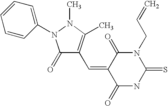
C1(=O)C(C=C2C(=O)NC(=S)N(CC=C)C2=O)=C(C)N(C)N1C1=CC=CC=C1
